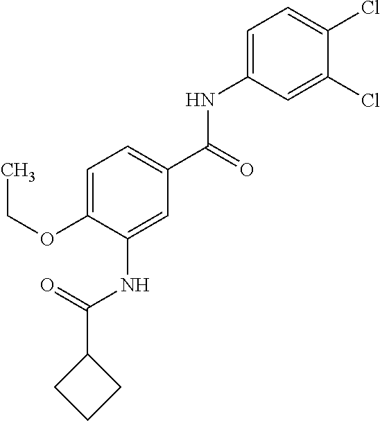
C1=C(OCC)C(NC(C2CCC2)=O)=CC(C(=O)NC2=CC=C(Cl)C(Cl)=C2)=C1
